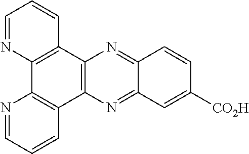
C1=NC2=C(C=C1)C1=C(C3=C2N=CC=C3)N=C2C(=N1)C=CC([CO2H])=C2
